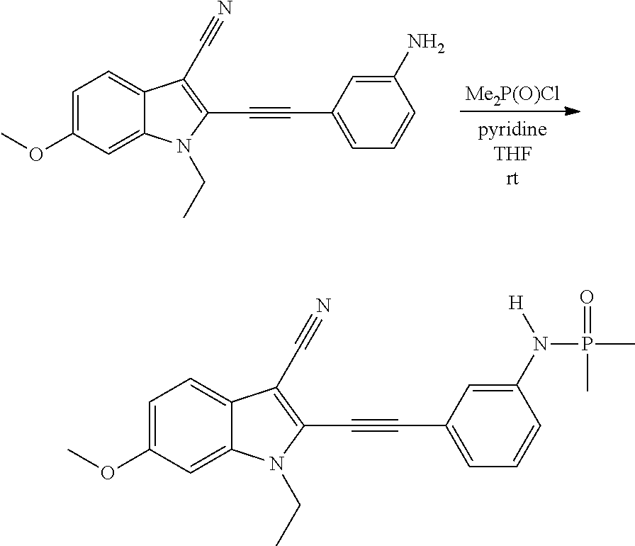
[Me2P(O)Cl].C1=C(OC)C=C2C(=C1)C(C#N)=C(C#CC1=CC=CC(N)=C1)N2CC.C1=C(OC)C=C2C(=C1)C(C#N)=C(C#CC1=CC=CC(N([H])P(C)(=O)C)=C1)N2CC
